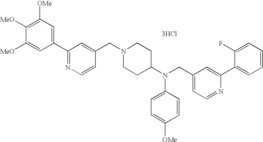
C1=C([MeO])C([MeO])=C([OMe])C=C1C1=NC=CC(CN2CCC(N(CC3=CC=NC(C4=CC=CC=C4F)=C3)C3=CC=C([OMe])C=C3)CC2)=C1.[3HCl]
